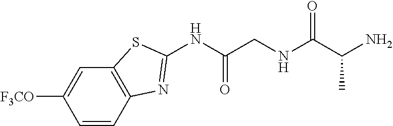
C1=CC2=C(C=C1[F3CO])SC(NC(CNC(C(N)C)=O)=O)=N2
